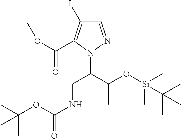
C1=NN(C(C(O[Si](C)(C)C(C)(C)C)C)CNC(=O)OC(C)(C)C)C(C(OCC)=O)=C1I
